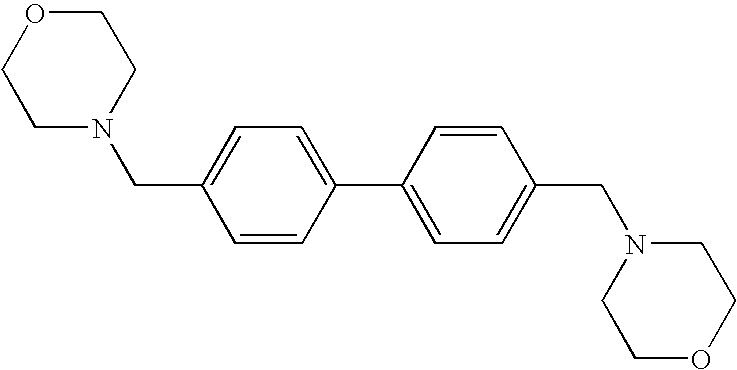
C1=CC(C2=CC=C(CN3CCOCC3)C=C2)=CC=C1CN1CCOCC1
